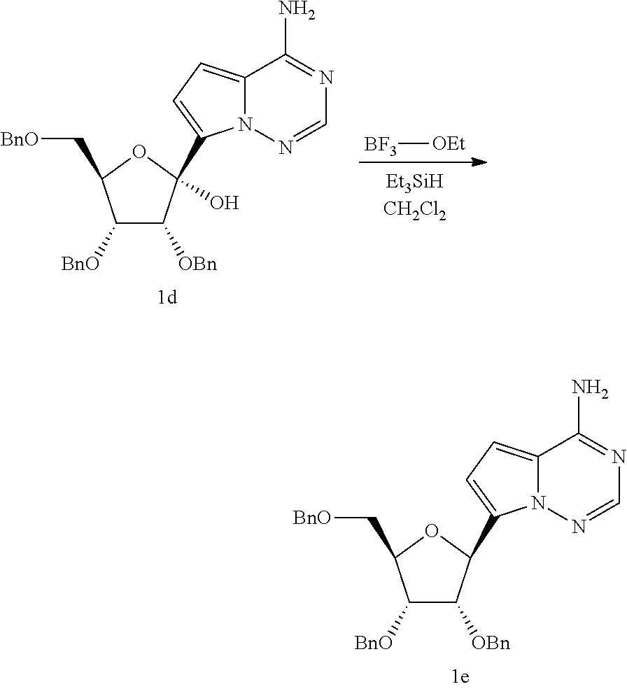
C12=CC=C(C3(O)C([OBn])C([BnO])C(C[BnO])O3)N1N=CN=C2N.[BF3][OEt].C12=CC=C(C3C([OBn])C([BnO])C(C[BnO])O3)N1N=CN=C2N
